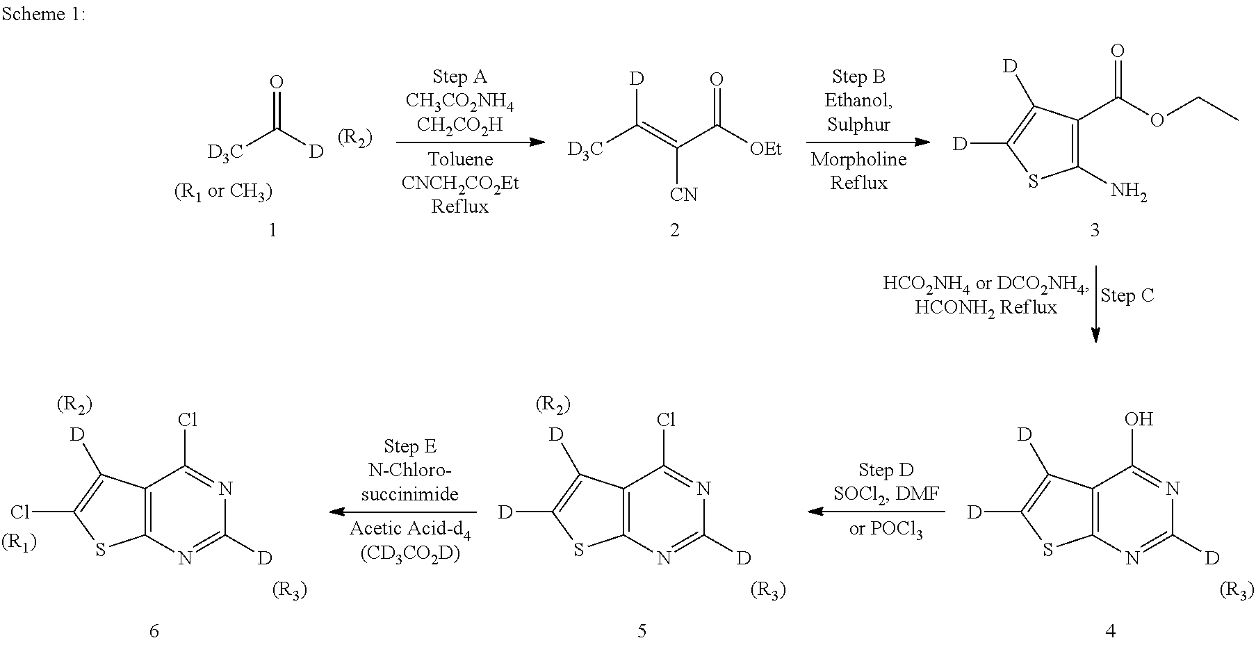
[D3C]C([D])=O.[(R2)].[D3C]C(=C(C([OEt])=O)[CN])[D].C1(N)=C(C(OCC)=O)C([D])=C([D])S1.C12=C(C([D])=C([D])S1)C(O)=NC([D])=N2.[(R3)].C12=C(C([D])=C([D])S1)C(Cl)=NC([D])=N2.[(R3)].[(R2)].C12=C(C([D])=C(Cl)S1)C(Cl)=NC([D])=N2.[(R3)].[(R2)].[(R1)]
